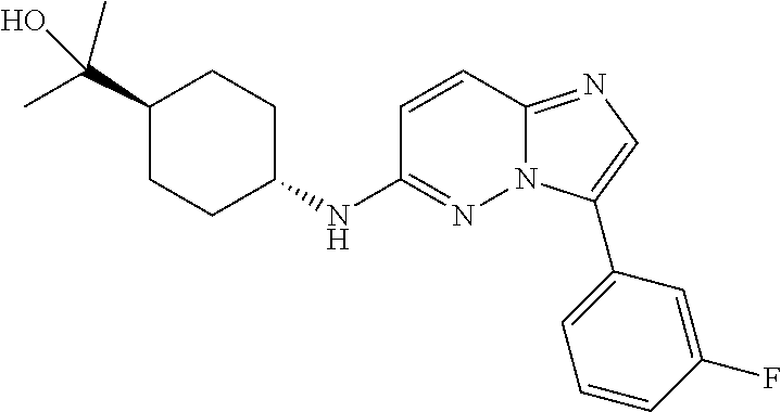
C1(C(O)(C)C)CCC(NC2=NN3C(=NC=C3C3=CC=CC(F)=C3)C=C2)CC1
